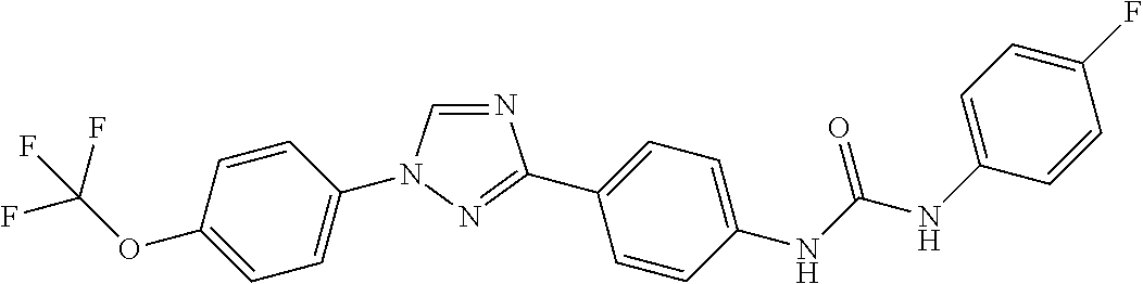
C1=CC(N2C=NC(C3=CC=C(NC(NC4=CC=C(F)C=C4)=O)C=C3)=N2)=CC=C1OC(F)(F)F
